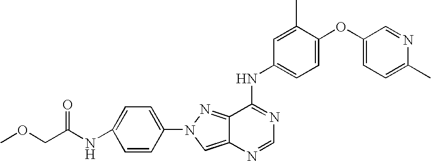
COCC(NC1=CC=C(N2N=C3C(=C2)N=CN=C3NC2=CC=C(OC3=CC=C(C)N=C3)C(C)=C2)C=C1)=O
